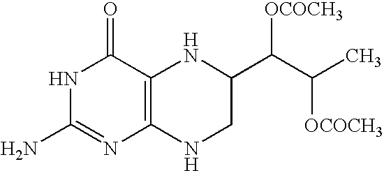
N1C(N)=NC2=C(C1=O)NC(C(C(C)[OCOCH3])[OCOCH3])CN2
